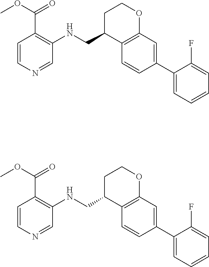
C1=C(F)C(C2=CC3=C(C=C2)C(CNC2=C(C(OC)=O)C=CN=C2)CCO3)=CC=C1.C1=C(F)C(C2=CC3=C(C=C2)C(CNC2=C(C(OC)=O)C=CN=C2)CCO3)=CC=C1
